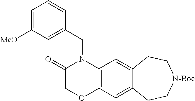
C1(=O)COC2=C(N1CC1=CC([MeO])=CC=C1)C=C1C(=C2)CC[N-Boc]CC1
